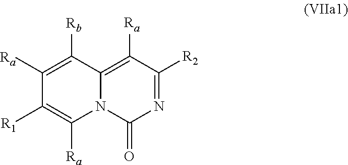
N1=C([R2])C([Ra])=C2N(C1=O)C([Ra])=C([R1])C([Ra])=C2[Rb]
